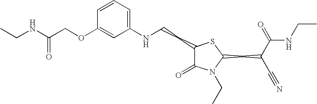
C1=CC=C(NCCC2C(=O)N(CC)C(CC(C#N)C(=O)NCC)S2)C=C1OCC(NCC)=O
